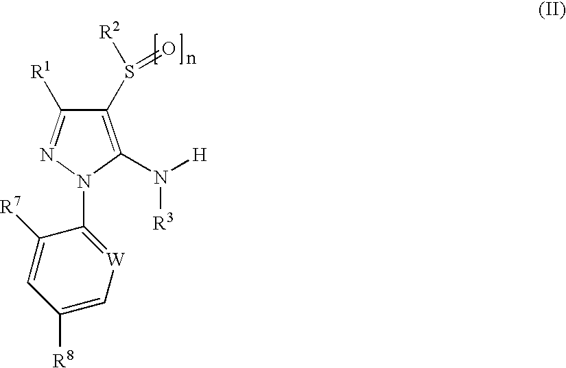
C1(S([R2])=O)=C(N([H])[R3])N(C2=[W]C=C([R8])C=C2[R7])N=C1[R1]
